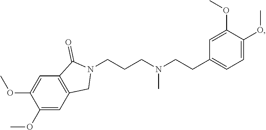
C(CCN(CCC1=CC=C(OC)C(OC)=C1)C)N1C(=O)C2=C(C1)C=C(OC)C(OC)=C2
